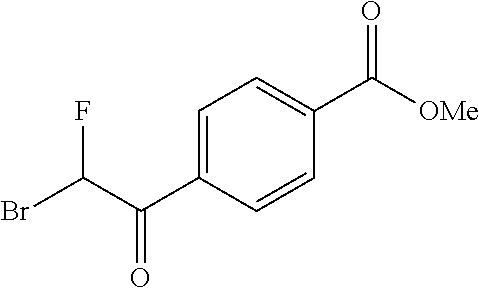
C1=C(C(=O)C(F)Br)C=CC(C(=O)[OMe])=C1
